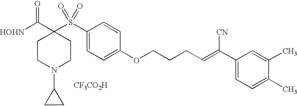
[HOHN]C(C1(S(C2=CC=C(OCCCC=C(C3=CC=C(C)C(C)=C3)[CN])C=C2)(=O)=O)CCN(C2CC2)CC1)=O.[CF3CO2H]
